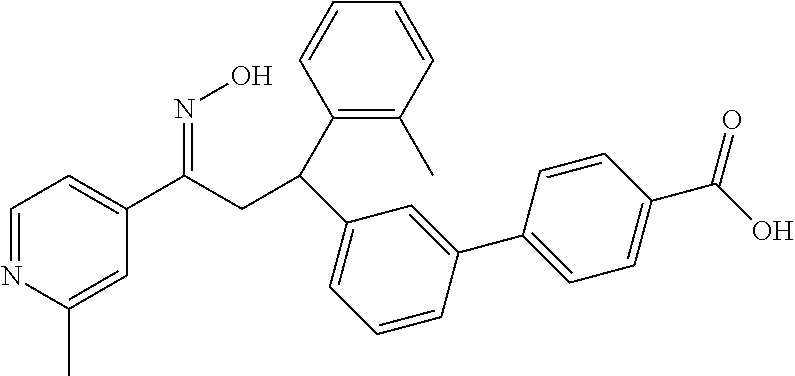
C1=NC(C)=CC(C(CC(C2=C(C)C=CC=C2)C2=CC=CC(C3=CC=C(C(O)=O)C=C3)=C2)=NO)=C1
